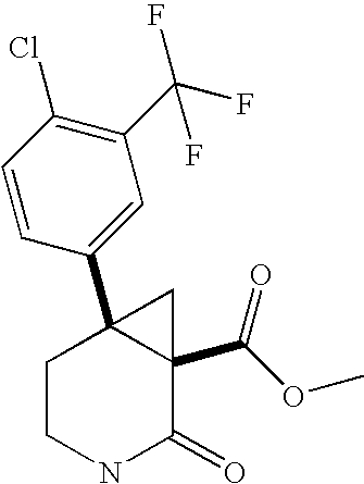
C1CNC(=O)C2(C(OC)=O)C1(C1=CC(C(F)(F)F)=C(Cl)C=C1)C2
